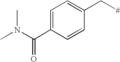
C1=C(C(N(C)C)=O)C=CC(C[#])=C1
